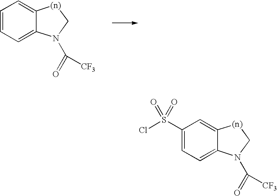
C1=CC=C2C(=C1)[(n)]CN2C(=O)[CF3].C1(S(Cl)(=O)=O)=CC=C2C(=C1)[(n)]CN2C(=O)[CF3]
